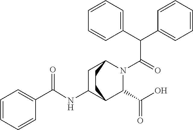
C1C2C(NC(C3=CC=CC=C3)=O)CC(N(C(C(C3=CC=CC=C3)C3=CC=CC=C3)=O)C2C(O)=O)C1
